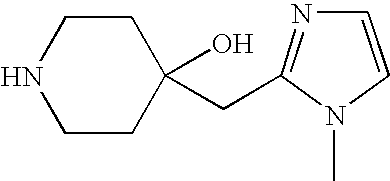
C1=CN(C)C(CC2(O)CCNCC2)=N1
